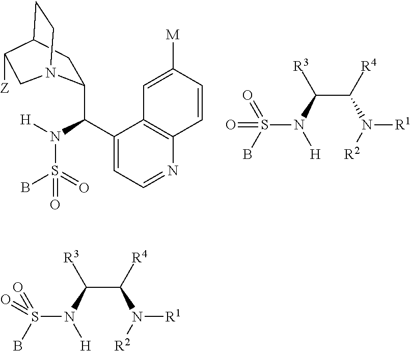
C1=CC2=C(C=C1[M])C(C(N([H])S(B)(=O)=O)C1CC3CCN1CC3[Z])=CC=N2.BS(N(C(C([R4])N([R1])[R2])[R3])[H])(=O)=O.BS(N(C(C([R4])N([R1])[R2])[R3])[H])(=O)=O
